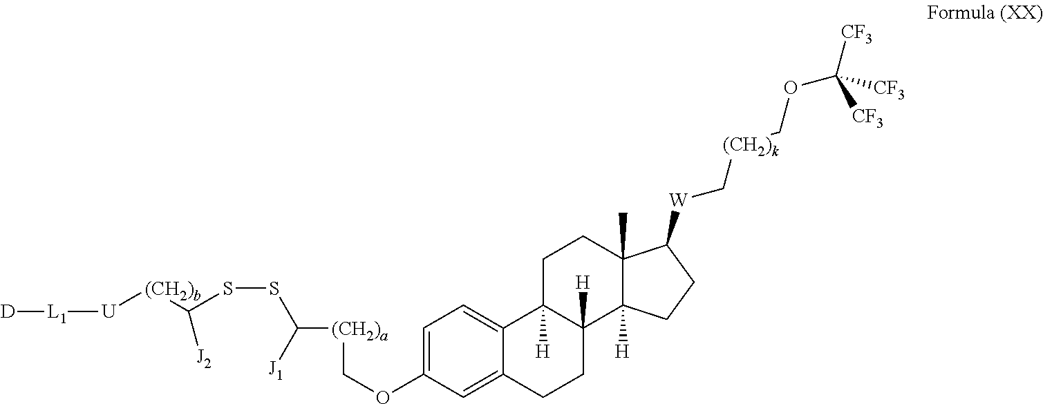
[(CH2)a](COC1=CC=C2C(=C1)CCC1([H])C2([H])CCC2(C)C1([H])CCC2[W]C[(CH2)k]COC([CF3])([CF3])[CF3])C(SSC([(CH2)b][U][L1][D])[J2])[J1]
